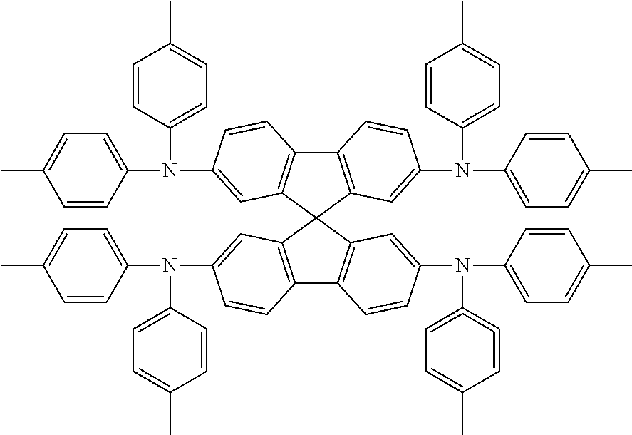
C1=CC(N(C2=CC=C(C)C=C2)C2=CC3=C(C4=C(C=C(N(C5=CC=C(C)C=C5)C5=CC=C(C)C=C5)C=C4)C34C3=C(C5=C4C=C(N(C4=CC=C(C)C=C4)C4=C=CC(C)=CC=4)C=C5)C=CC(N(C4=CC=C(C)C=C4)C4=CC=C(C)C=C4)=C3)C=C2)=CC=C1C
